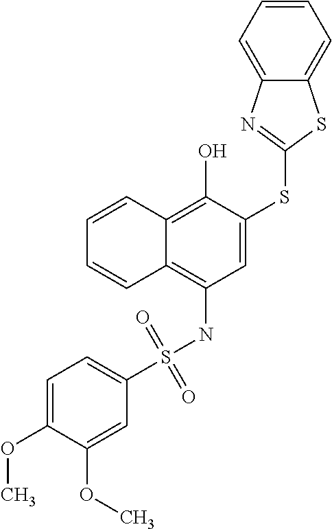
C1(S(NC2=C3C(=C(O)C(SC4=NC5=CC=CC=C5S4)=C2)C=CC=C3)(=O)=O)=CC=C(OC)C(OC)=C1
